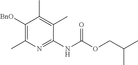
C1(NC(OCC(C)C)=O)=NC(C)=C([BnO])C(C)=C1C
